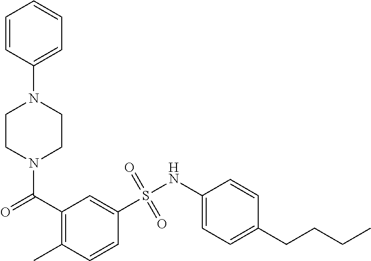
N1(C(=O)C2=C(C)C=CC(S(NC3=CC=C(CCCC)C=C3)(=O)=O)=C2)CCN(C2=CC=CC=C2)CC1
